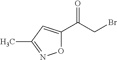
O1C(C(CBr)=O)=CC(C)=N1
